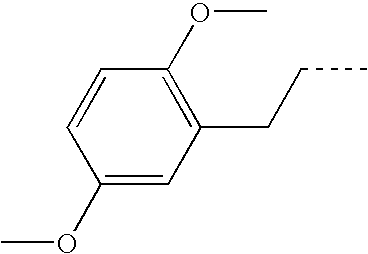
C1(OC)=CC(CCC)=C(OC)C=C1
